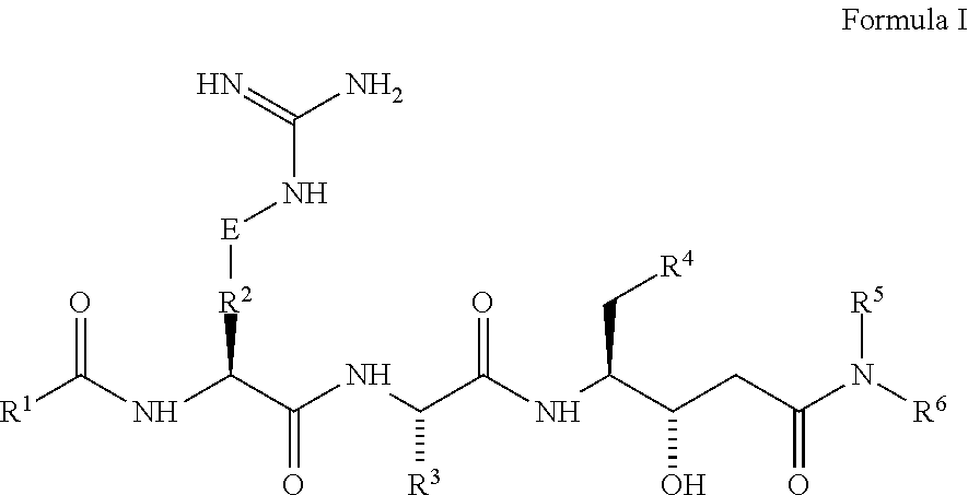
[R1]C(NC([R2][E]NC(N)=N)C(NC([R3])C(NC(C(O)CC(N([R6])[R5])=O)C[R4])=O)=O)=O
